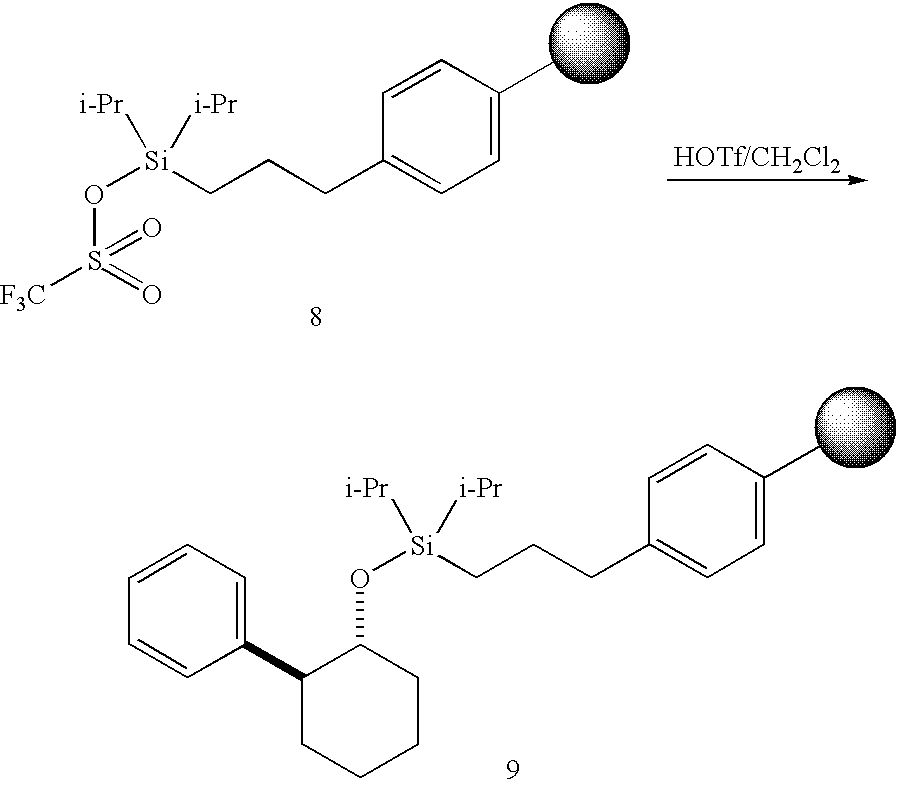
O([Si](CCCC1=CC=C(C)C=C1)([i-Pr])[i-Pr])S(=O)([F3C])=O.O([Si](CCCC1=CC=C(C)C=C1)([i-Pr])[i-Pr])C1C(C2=CC=CC=C2)CCCC1
